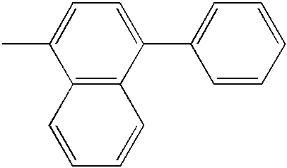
C1=C(C)C2=C(C(C3=CC=CC=C3)=C1)C=CC=C2
